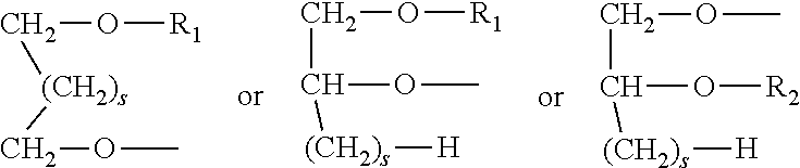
C(O[R1])[(CH2)s]COC.C(O[R1])C(OC)[(CH2)s][H].C(OC)C(O[R2])[(CH2)s][H]
